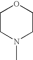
C1CN(C)CCO1
